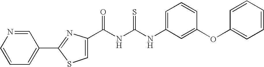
C(NC(NC1=CC=CC(OC2=CC=CC=C2)=C1)=S)(=O)C1=CSC(C2=CC=CN=C2)=N1
